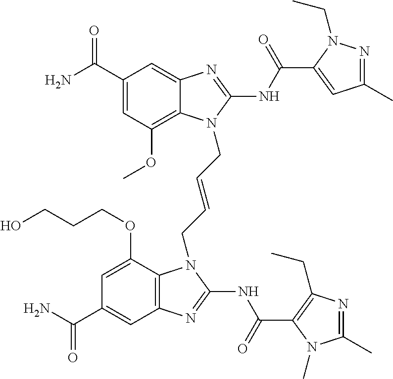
C1(C(N)=O)=CC(OC)=C2C(=C1)N=C(NC(=O)C1=CC(C)=NN1CC)N2CC=CCN1C2=C(C=C(C(N)=O)C=C2OCCCO)N=C1NC(=O)C1=C(CC)N=C(C)N1C
